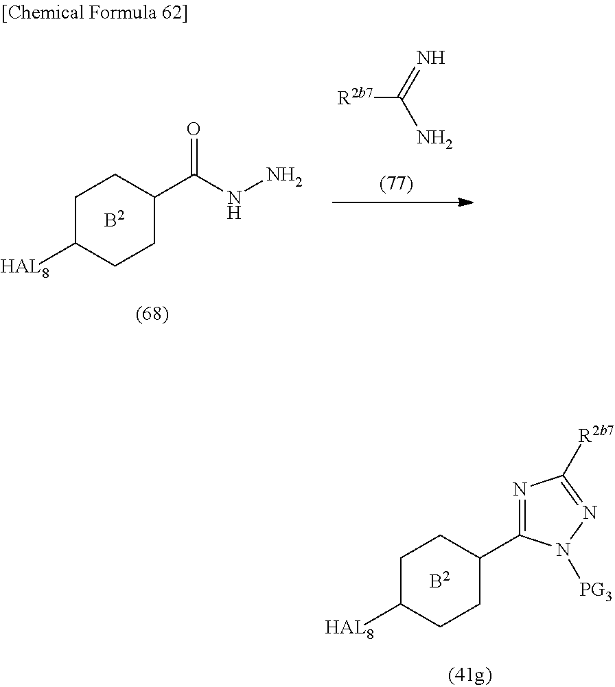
C1C([HAL8])CCC(C(NN)=O)C1.[R2b7]C(=N)N.[B2].C1C([HAL8])CCC(C2=NC([R2b7])=NN2[PG3])C1.[B2]
